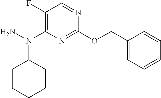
C1(OCC2=CC=CC=C2)=NC(N(N)C2CCCCC2)=C(F)C=N1
